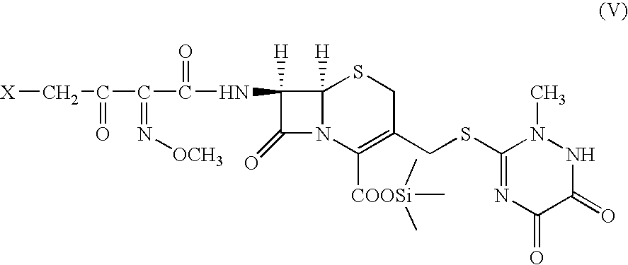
[X]CC(C(C(=O)NC1([H])C(=O)N2C1([H])SCC(CSC1=NC(=O)C(=O)NN1C)=C2[COOSi](C)(C)C)=N[OCH3])=O
